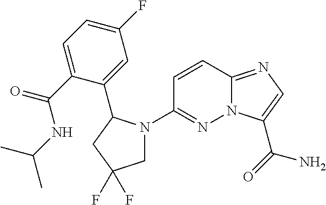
N12C(=NC=C1C(=O)N)C=CC(N1CC(F)(F)CC1C1=CC(F)=CC=C1C(=O)NC(C)C)=N2
